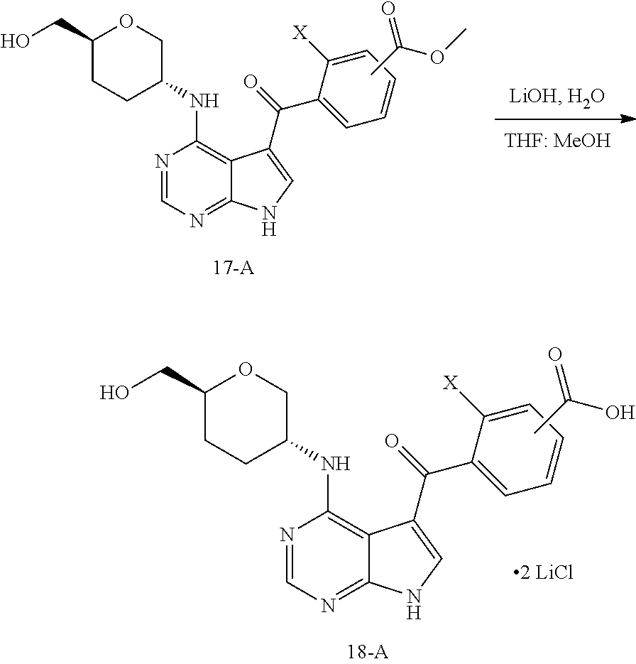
CC(OC)=O.N1=CN=C2C(=C1NC1CCC(CO)OC1)C(C(=O)C1=CC=CC=C1[X])=CN2.CC(O)=O.N1=CN=C2C(=C1NC1CCC(CO)OC1)C(C(=O)C1=CC=CC=C1[X])=CN2
